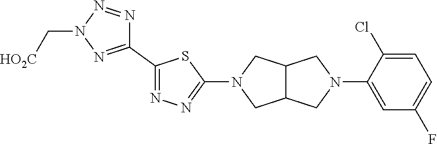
C12C(CN(C3=NN=C(C4=NN(C[HO2C])N=N4)S3)C1)CN(C1=CC(F)=CC=C1Cl)C2
